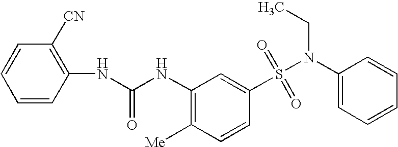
C1=CC(NC(NC2=C([Me])C=CC(S(N(C3=CC=CC=C3)CC)(=O)=O)=C2)=O)=C([CN])C=C1
